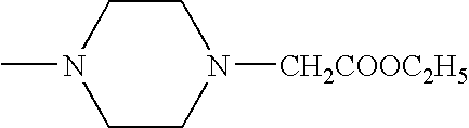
C1CN(C)CCN1[CH2COOC2H5]
